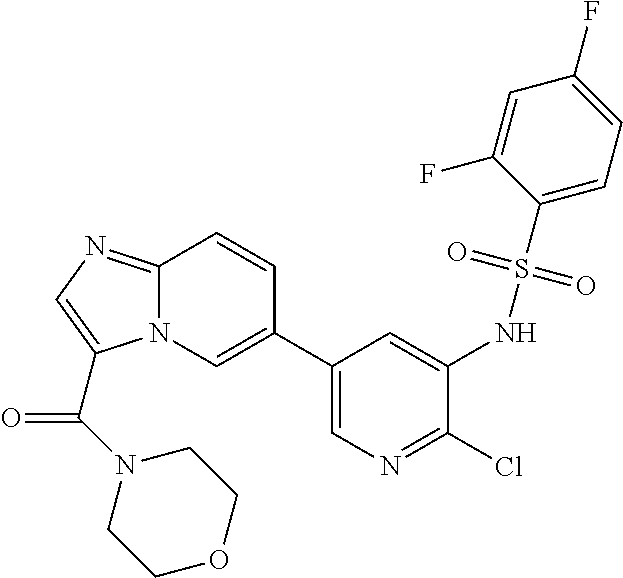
C1(C2=CN3C(=NC=C3C(N3CCOCC3)=O)C=C2)=CN=C(Cl)C(NS(C2=CC=C(F)C=C2F)(=O)=O)=C1
